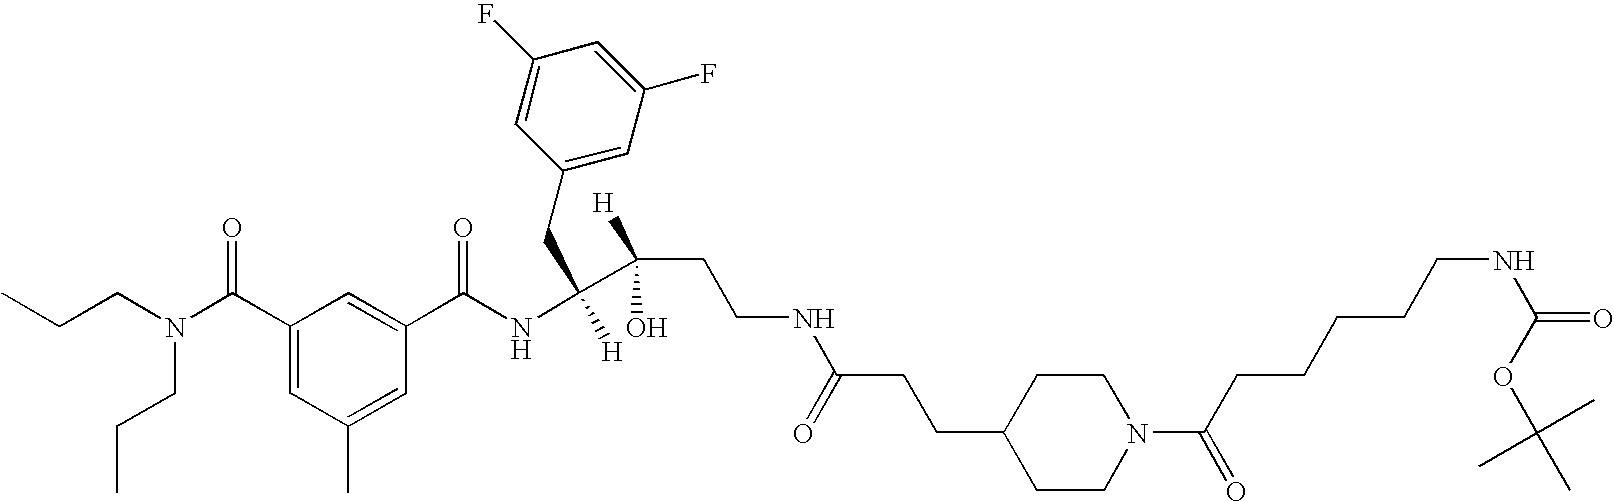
CCCN(C(C1=CC(C)=CC(C(NC([H])(CC2=CC(F)=CC(F)=C2)C(CCNC(CCC2CCN(C(CCCCCNC(OC(C)(C)C)=O)=O)CC2)=O)(O)[H])=O)=C1)=O)CCC
